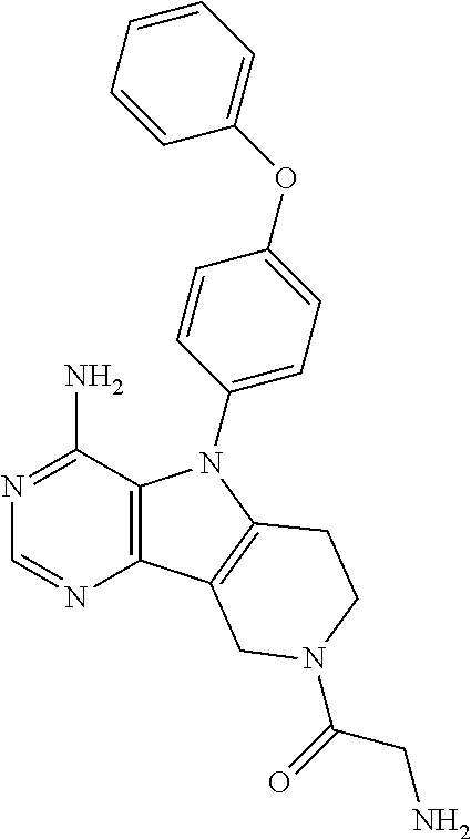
C12=C(C(N)=NC=N1)N(C1=CC=C(OC3=CC=CC=C3)C=C1)C1=C2CN(C(=O)CN)CC1
